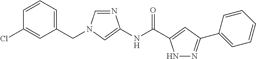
C1=NC(NC(=O)C2=CC(C3=CC=CC=C3)=NN2)=CN1CC1=CC=CC(Cl)=C1
